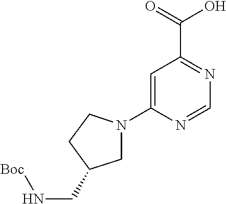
C1=C(N2CC(CN[Boc])CC2)N=CN=C1C(=O)O
